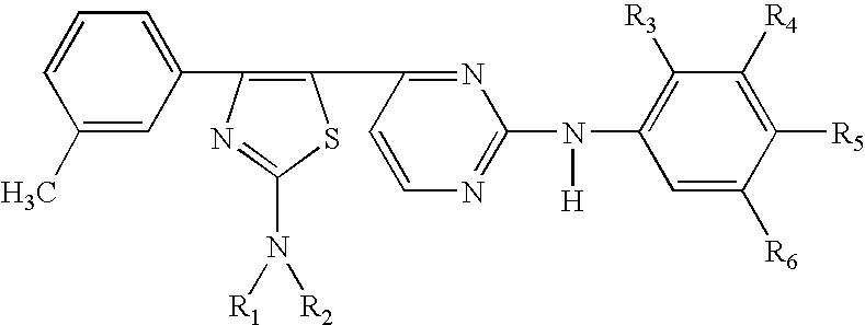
CC1=CC(C2=C(C3=NC(N(C4=C([R3])C([R4])=C([R5])C([R6])=C4)[H])=NC=C3)SC(N([R2])[R1])=N2)=CC=C1
